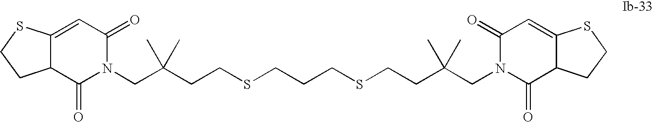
C12=CC(=O)N(CC(CCSCCCSCCC(CN3C(=O)C4C(=CC3=O)SCC4)(C)C)(C)C)C(=O)C1CCS2
